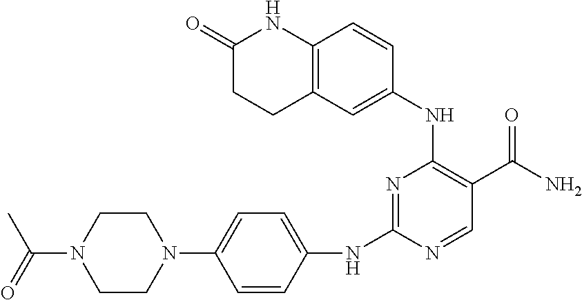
C12=C(C=C(NC3=C(C(N)=O)C=NC(NC4=CC=C(N5CCN(C(=O)C)CC5)C=C4)=N3)C=C1)CCC(=O)N2
